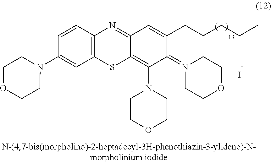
C1=CC2=C(C=C1N1CCOCC1)SC1=C(N3CCOCC3)C(=N3CCOCC3)C(CCCCC)=CC1=N2.I.[-]
